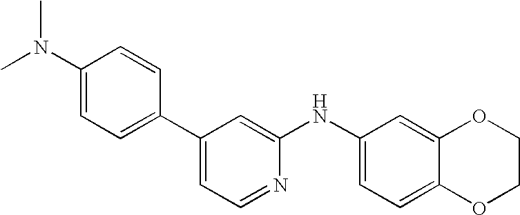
C1=CC(C2=CC=NC(NC3=CC=C4C(=C3)OCCO4)=C2)=CC=C1N(C)C
